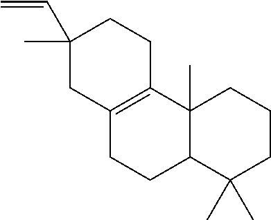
C1(C=C)(C)CC2=C(CC1)C1(C)C(CC2)C(C)(C)CCC1
